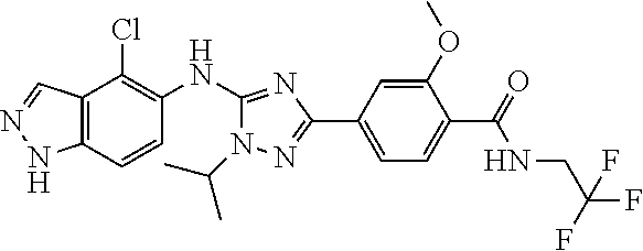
C12=C(C=CC(NC3=NC(C4=CC=C(C(NCC(F)(F)F)=O)C(OC)=C4)=NN3C(C)C)=C1Cl)NN=C2
